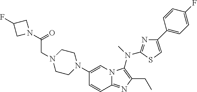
C1(N2CCN(CC(N3CC(F)C3)=O)CC2)=CN2C(=NC(CC)=C2N(C)C2=NC(C3=CC=C(F)C=C3)=CS2)C=C1
